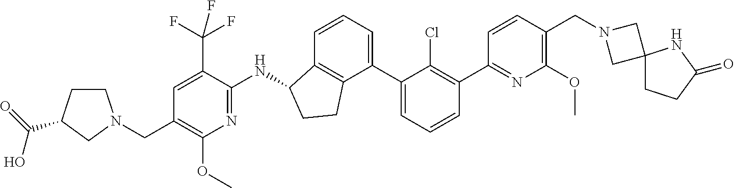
N1(CC2=C(OC)N=C(C3=C(Cl)C(C4=CC=CC5=C4CCC5NC4=NC(OC)=C(CN5CCC(C(=O)O)C5)C=C4C(F)(F)F)=CC=C3)C=C2)CC2(C1)CCC(=O)N2
